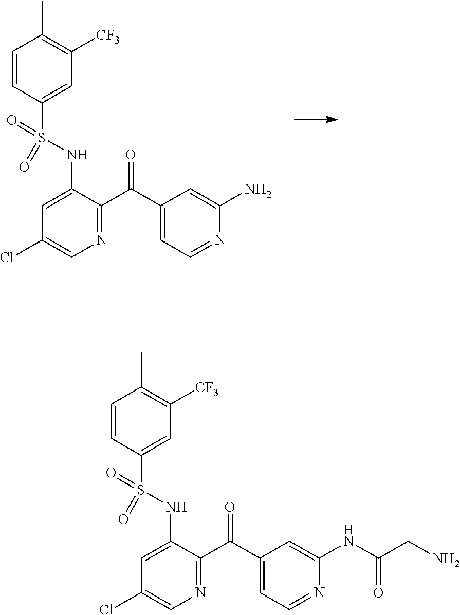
C1=CC(S(=O)(=O)NC2=CC(Cl)=CN=C2C(=O)C2=CC=NC(N)=C2)=CC([CF3])=C1C.C1=CC(S(=O)(=O)NC2=CC(Cl)=CN=C2C(=O)C2=CC=NC(NC(CN)=O)=C2)=CC([CF3])=C1C
